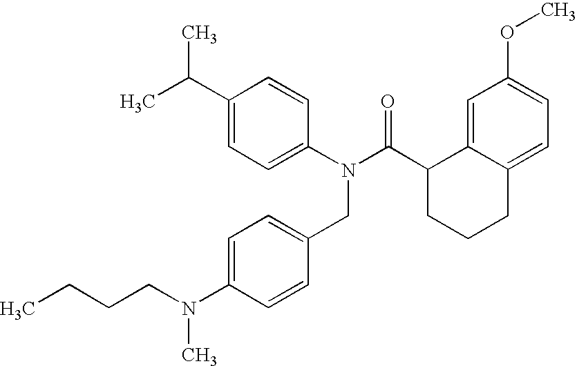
C1(C(C)C)=CC=C(N(C(C2CCCC3=CC=C(OC)C=C23)=O)CC2=CC=C(N(CCCC)C)C=C2)C=C1
